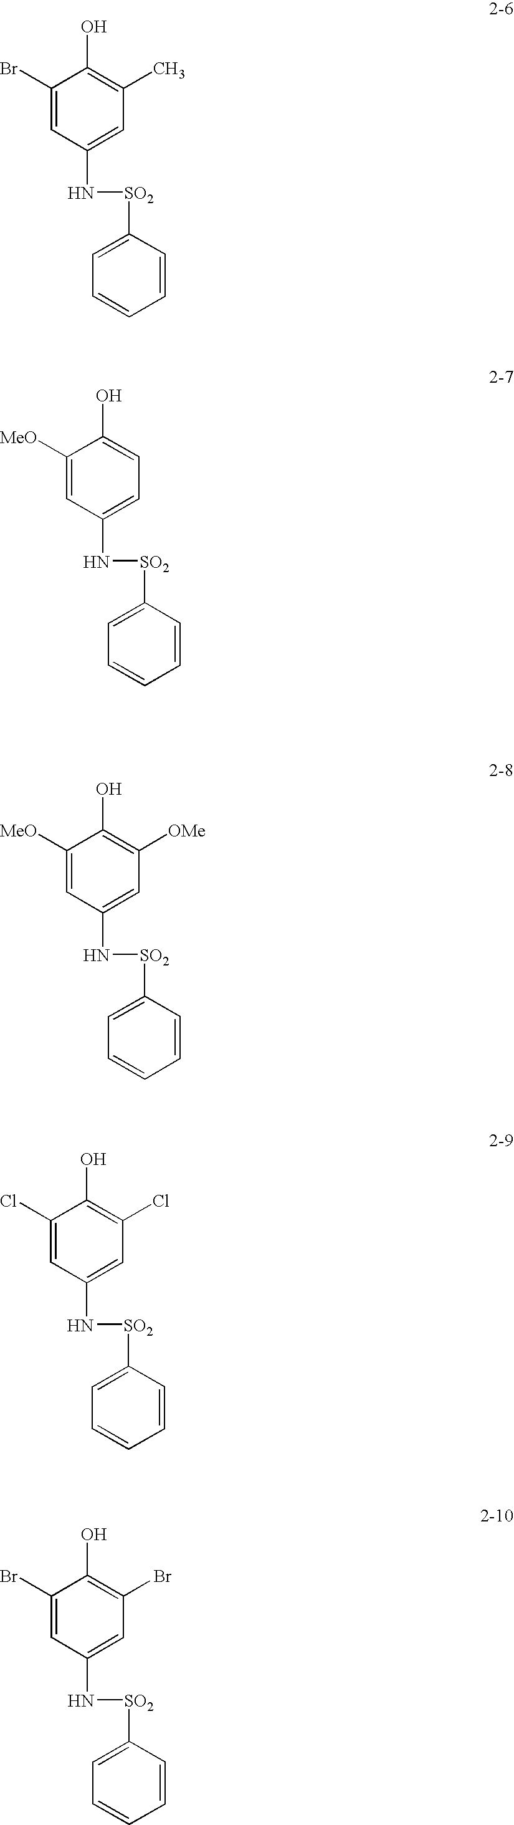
C1(Br)=CC(N[SO2]C2=CC=CC=C2)=CC(C)=C1O.C1([MeO])=CC(N[SO2]C2=CC=CC=C2)=CC=C1O.C1([MeO])=CC(N[SO2]C2=CC=CC=C2)=CC([OMe])=C1O.C1(Cl)=CC(N[SO2]C2=CC=CC=C2)=CC(Cl)=C1O.C1(Br)=CC(N[SO2]C2=CC=CC=C2)=CC(Br)=C1O
